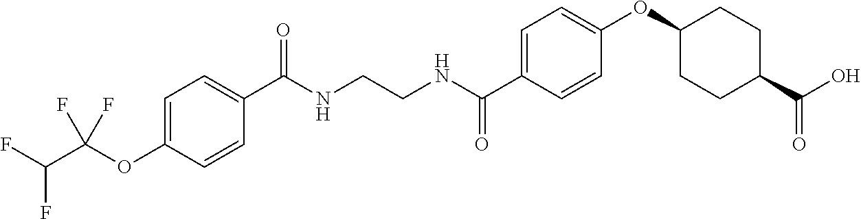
C1(C(NCCNC(C2=CC=C(OC3CCC(C(O)=O)CC3)C=C2)=O)=O)=CC=C(OC(C(F)F)(F)F)C=C1
